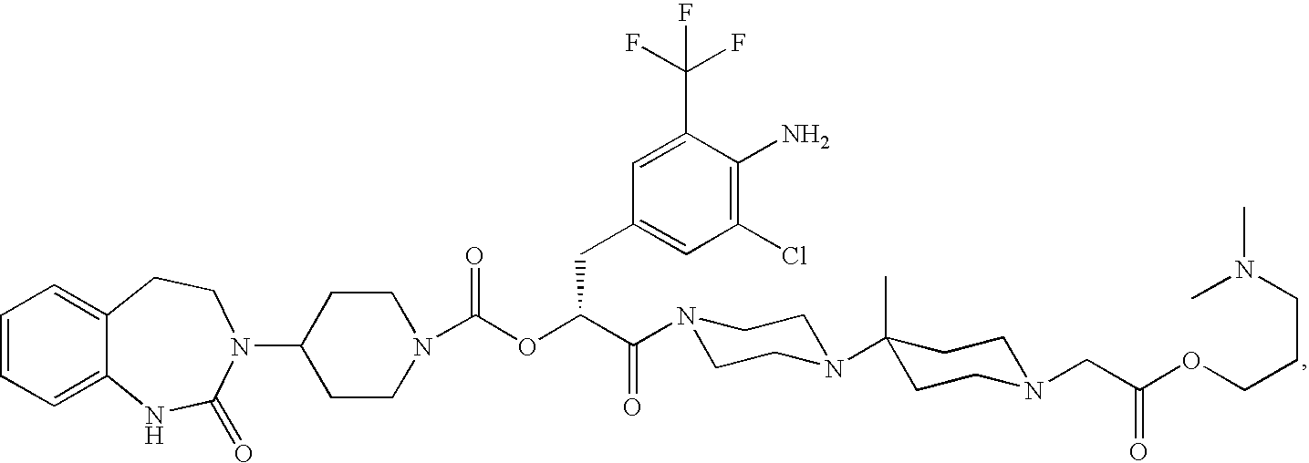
C1=CC=C2C(=C1)CCN(C1CCN(C(OC(C(=O)N3CCN(C4(C)CCN(CC(OCCCN(C)C)=O)CC4)CC3)CC3=CC(Cl)=C(N)C(C(F)(F)F)=C3)=O)CC1)C(=O)N2
